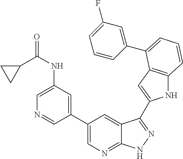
C1(C2=CN=C3C(=C2)C(C2=CC4=C(N2)C=CC=C4C2=CC(F)=CC=C2)=NN3)=CC(NC(C2CC2)=O)=CN=C1
